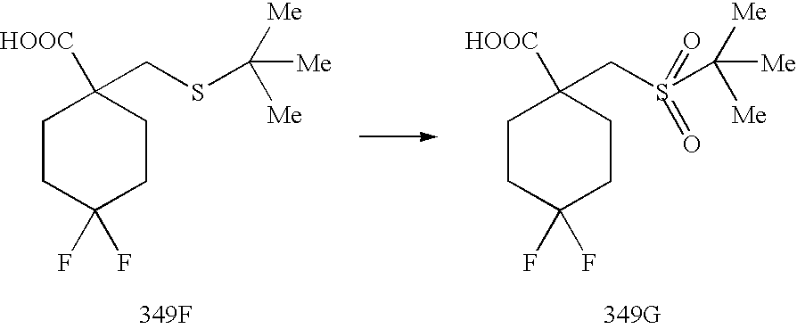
[HOOC]C1(CSC([Me])([Me])[Me])CCC(F)(F)CC1.[349F].[HOOC]C1(CS(C([Me])([Me])[Me])(=O)=O)CCC(F)(F)CC1.[349G]
